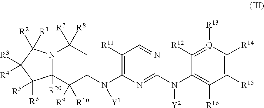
C1([R11])=C(N(C2CC([R7])([R8])N3C([R20])(C2([R9])[R10])C([R6])([R5])C([R4])([R3])C3([R2])[R1])[Y1])N=C(N(C2=C([R16])C([R15])=C([R14])[Q]([R13])=C2[R12])[Y2])N=C1
